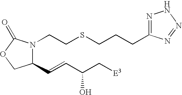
C1(C=CC(C[E3])O)N(CCSCCCC2=NNN=N2)C(=O)OC1
